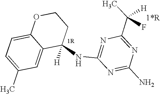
C1(NC2=NC(C([H])(C)F)=NC(N)=N2)([H])CCOC2=CC=C(C)C=C12
